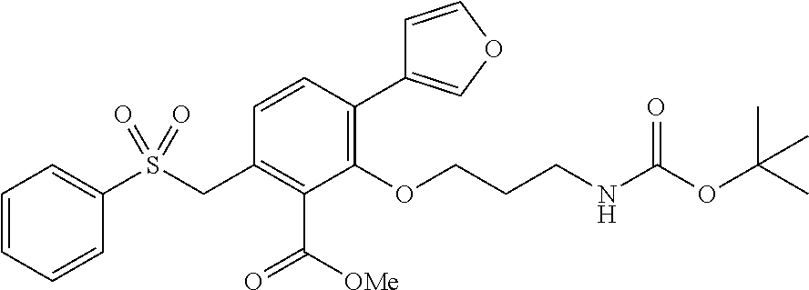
C1=CC=CC(S(CC2=C(C([OMe])=O)C(OCCCNC(OC(C)(C)C)=O)=C(C3=COC=C3)C=C2)(=O)=O)=C1
